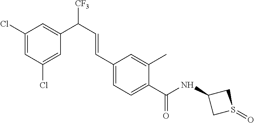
N(C(C1=CC=C(C=CC([CF3])C2=CC(Cl)=CC(Cl)=C2)C=C1C)=O)C1CS(=O)C1
